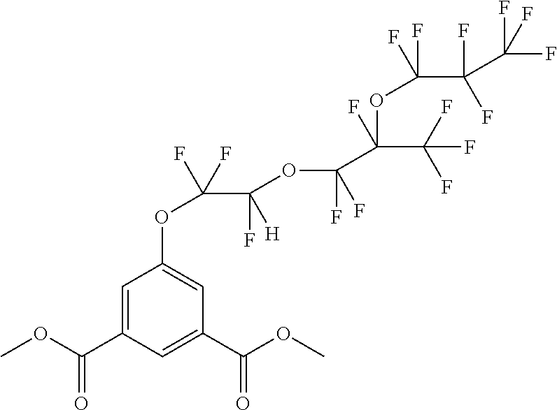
COC(C1=CC(OC(C(F)([H])OC(F)(F)C(OC(C(F)(F)C(F)(F)F)(F)F)(F)C(F)(F)F)(F)F)=CC(C(OC)=O)=C1)=O
